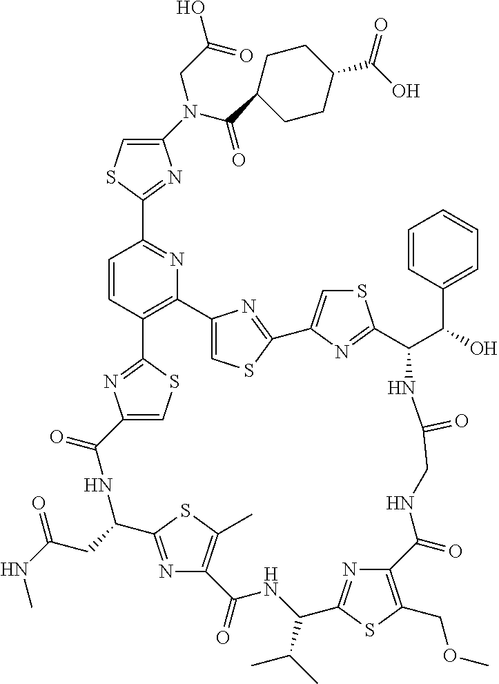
C1(N(C(C2CCC(C(O)=O)CC2)=O)CC(O)=O)=CSC(C2=NC3=C(C=C2)C2=NC(=CS2)C(=O)NC(CC(NC)=O)C2=NC(=C(C)S2)C(=O)NC(C(C)C)C2=NC(=C(COC)S2)C(=O)NCC(=O)NC(C(C2=CC=CC=C2)O)C2=NC(=CS2)C2=NC3=CS2)=N1
